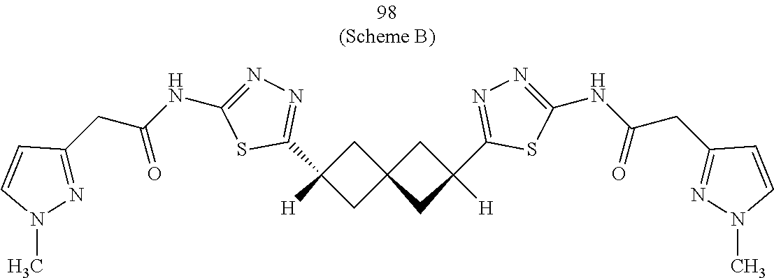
C1C(C2=NN=C(NC(=O)CC3=NN(C)C=C3)S2)([H])CC12CC(C1=NN=C(NC(=O)CC3=NN(C)C=C3)S1)([H])C2
